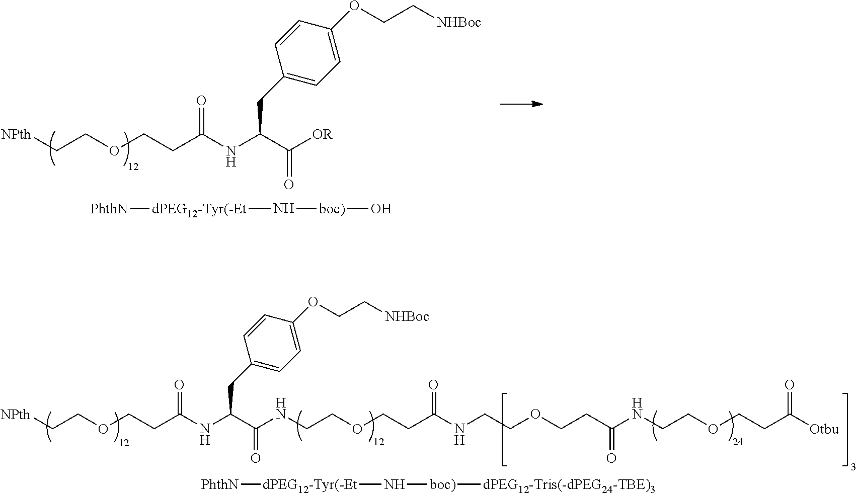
[NPth]CCOCCC(NC(C(NCCOCCC(=O)NCCOCCC(NCCOCCC([Otbu])=O)=O)=O)CC1=CC=C(OCC[NHBoc])C=C1)=O.[PhthN][dPEG12-Tyr(-Et]N[boc)][dPEG12-Tris(-dPEG24-TBE)3].[NPth]CCOCCC(NC(C([OR])=O)CC1=CC=C(OCC[NHBoc])C=C1)=O.[PhthN][dPEG12-Tyr(-Et]N[boc)]O
